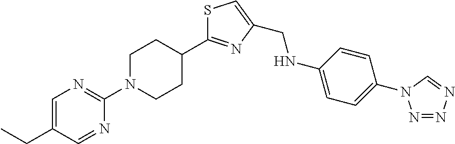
N1=NN=CN1C1=CC=C(NCC2=CSC(C3CCN(C4=NC=C(CC)C=N4)CC3)=N2)C=C1
